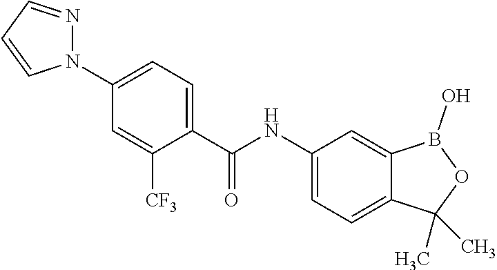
C1=C([CF3])C(C(NC2=CC=C3C(=C2)B(O)OC3(C)C)=O)=CC=C1N1N=CC=C1
